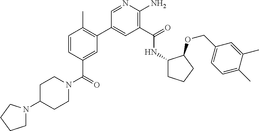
C1(C2=C(C)C=CC(C(=O)N3CCC(N4CCCC4)CC3)=C2)=CC(C(=O)NC2CCCC2OCC2=CC=C(C)C(C)=C2)=C(N)N=C1
